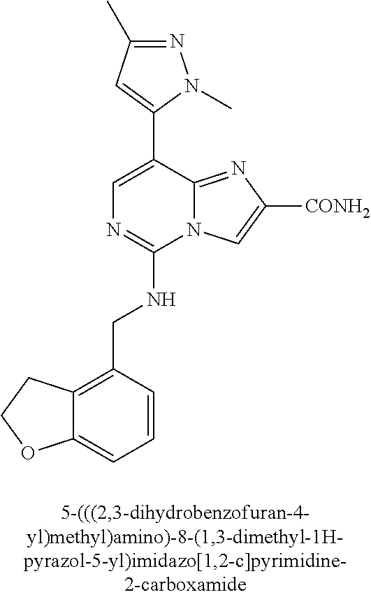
C12=CC=CC(CNC3=NC=C(C4=CC(C)=NN4C)C4=NC([CONH2])=CN34)=C1CCO2
